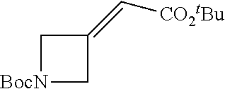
C1(=C[CO2tBu])C[BocN]C1
